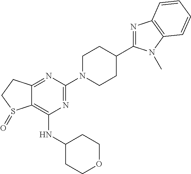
C12=NC(N3CCC(C4=NC5=C(N4C)C=CC=C5)CC3)=NC(NC3CCOCC3)=C1S(=O)CC2
